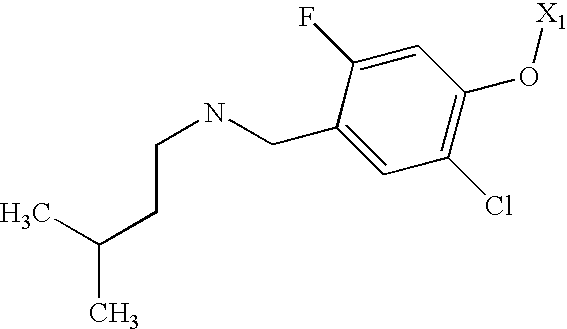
C(C1=CC(Cl)=C(O[X1])C=C1F)NCCC(C)C
